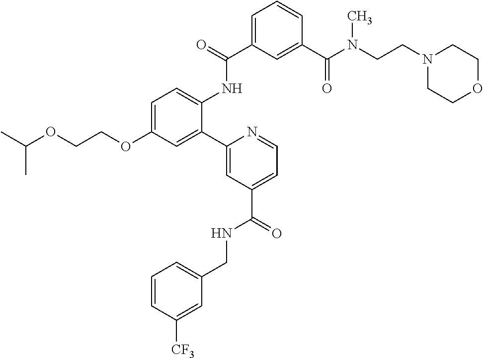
C1=C(C(=O)NC2=CC=C(OCCOC(C)C)C=C2C2=CC(C(NCC3=CC=CC([CF3])=C3)=O)=CC=N2)C=C(C(N(CCN2CCOCC2)C)=O)C=C1
